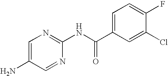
C1=C(N)C=NC(NC(C2=CC=C(F)C(Cl)=C2)=O)=N1
